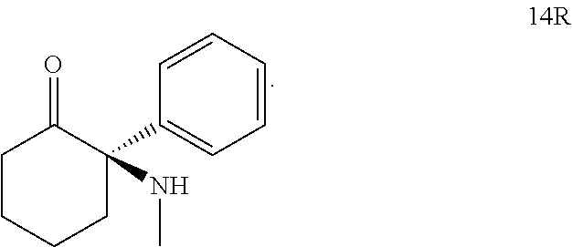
C1C(=O)C(NC)(C2=CC=CC=C2)CCC1
